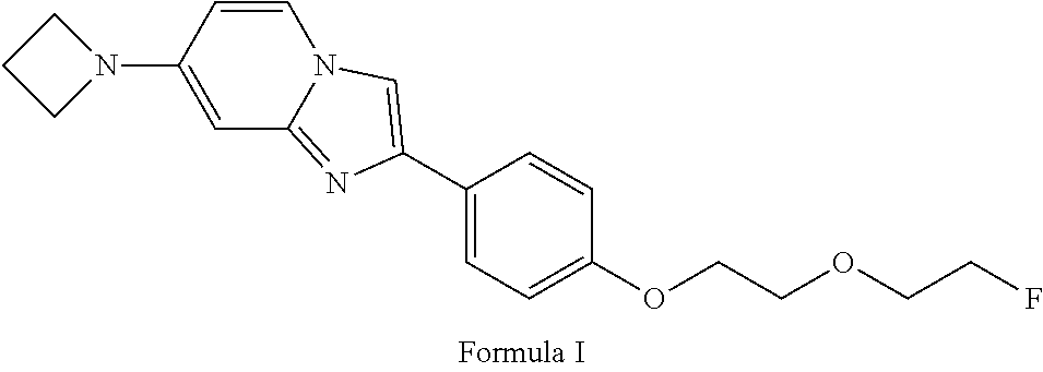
C1=CN2C(=NC(C3=CC=C(OCCOCCF)C=C3)=C2)C=C1N1CCC1
